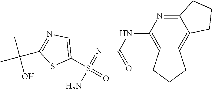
C1(S(=O)(=NC(NC2=C3C(=C4C(=N2)CCC4)CCC3)=O)N)=CN=C(C(C)(C)O)S1
